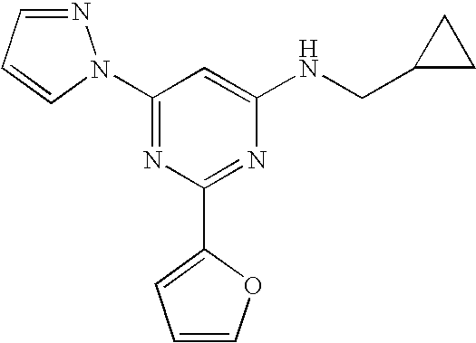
C1(N2N=CC=C2)=NC(C2=CC=CO2)=NC(NCC2CC2)=C1
